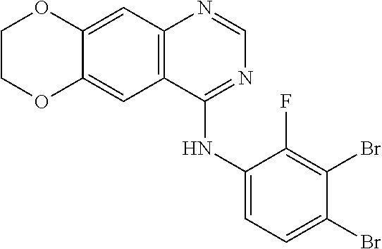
C12=CC3=C(C(NC4=CC=C(Br)C(Br)=C4F)=NC=N3)C=C1OCCO2
